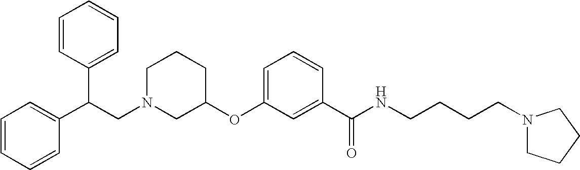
C1N(CC(C2=CC=CC=C2)C2=CC=CC=C2)CC(OC2=CC=CC(C(NCCCCN3CCCC3)=O)=C2)CC1
